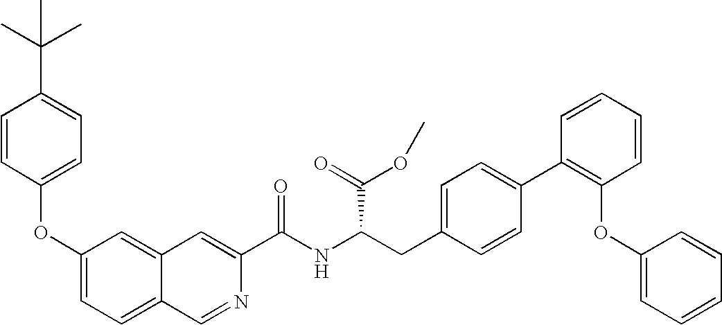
O(C1=CC=C2C(=C1)C=C(C(NC(CC1=CC=C(C3=C(OC4=CC=CC=C4)C=CC=C3)C=C1)C(OC)=O)=O)N=C2)C1=CC=C(C(C)(C)C)C=C1
